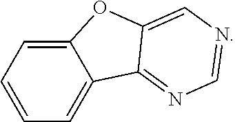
C12=CC=CC=C1C1=NC=NC=C1O2
